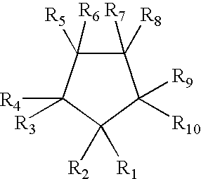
C1([R7])([R8])C([R5])([R6])C([R4])([R3])C([R2])([R1])C1([R10])[R9]
